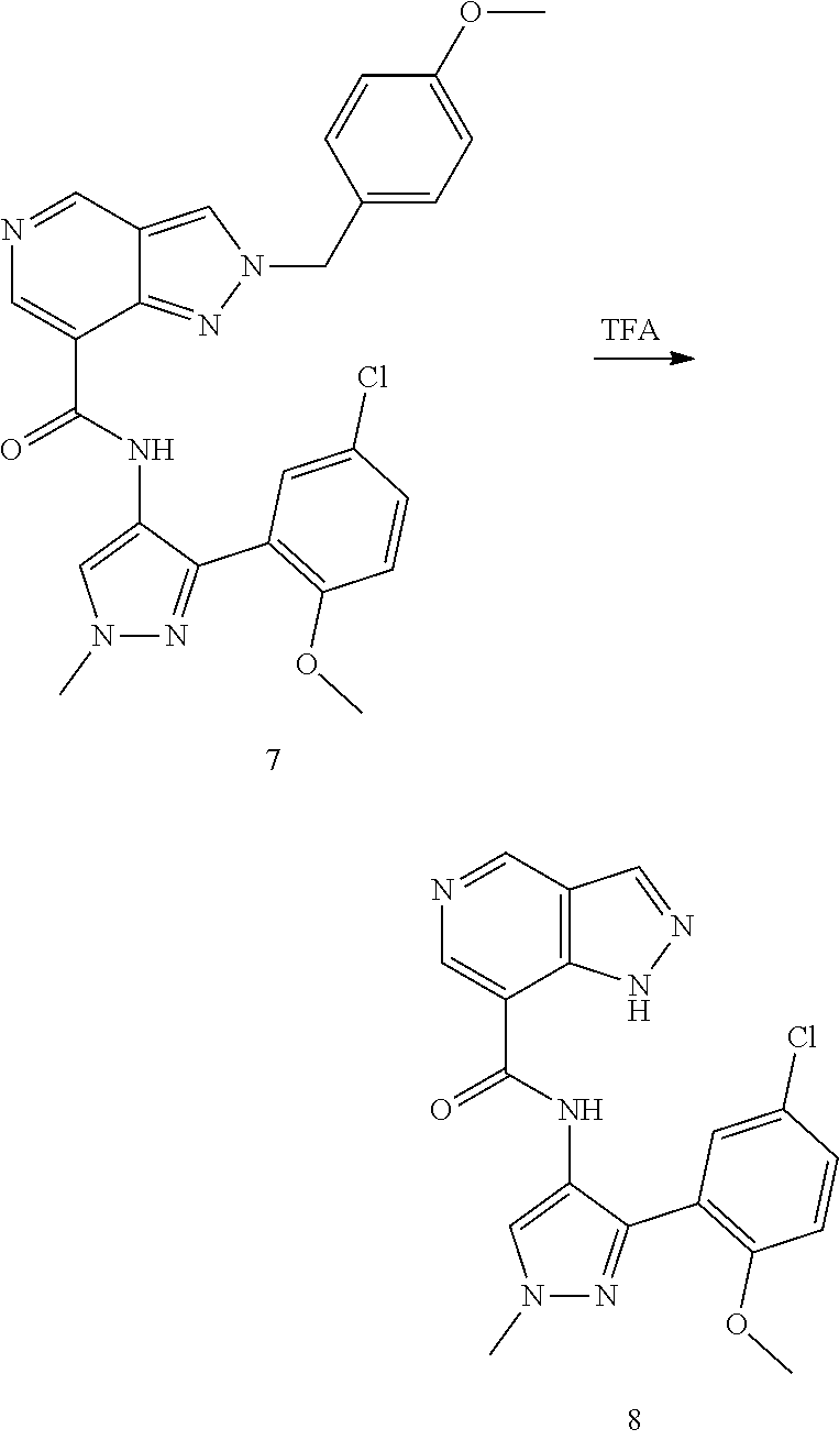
C12=NN(CC3=CC=C(OC)C=C3)C=C1C=NC=C2C(=O)NC1=CN(C)N=C1C1=C(OC)C=CC(Cl)=C1.C12=C(C=NC=C1C(=O)NC1=CN(C)N=C1C1=C(OC)C=CC(Cl)=C1)C=NN2
